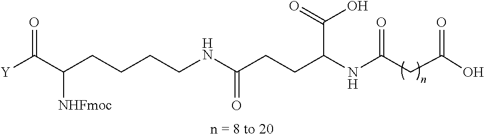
C(CCNC(CCC(NC(CC(=O)O)=O)C(O)=O)=O)CC(C([Y])=O)[NHFmoc]
